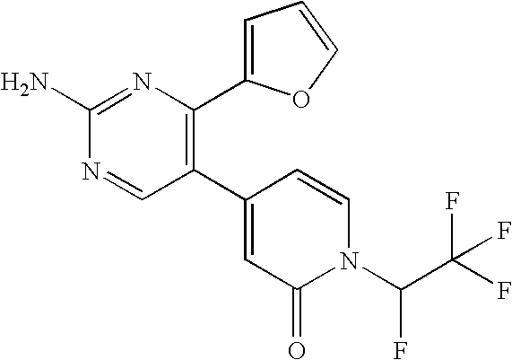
C1(C2=CC(=O)N(C(C(F)(F)F)F)C=C2)=C(C2=CC=CO2)N=C(N)N=C1
